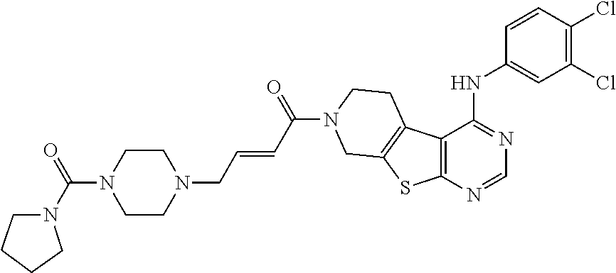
C1=CC(Cl)=C(Cl)C=C1NC1=NC=NC2=C1C1=C(S2)CN(C(C=CCN2CCN(C(N3CCCC3)=O)CC2)=O)CC1
